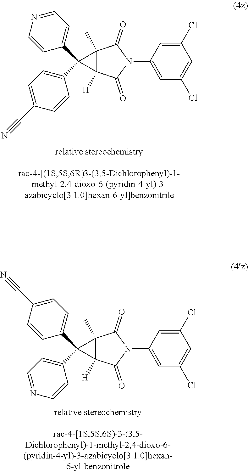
C12(C)C([H])(C(=O)N(C3=CC(Cl)=CC(Cl)=C3)C1=O)C2(C1=CC=NC=C1)C1=CC=C(C#N)C=C1.C12(C)C([H])(C(=O)N(C3=CC(Cl)=CC(Cl)=C3)C1=O)C2(C1=CC=C(C#N)C=C1)C1=CC=NC=C1
